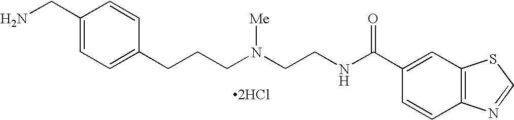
C1(CN)=CC=C(CCCN(CCNC(C2=CC3=C(C=C2)N=CS3)=O)[Me])C=C1.[2HCl]
